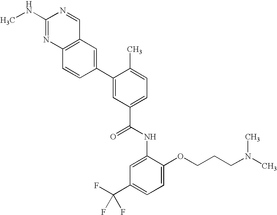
C1(NC)=NC2=C(C=N1)C=C(C1=CC(C(NC3=CC(C(F)(F)F)=CC=C3OCCCN(C)C)=O)=CC=C1C)C=C2
